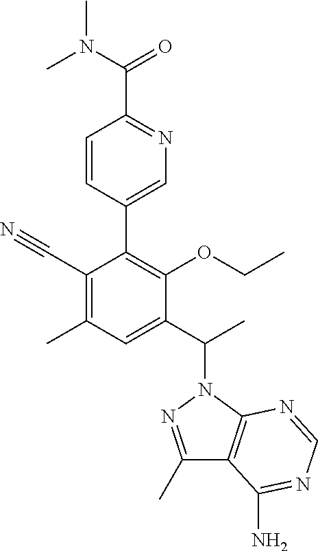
C1(C2=C(OCC)C(C(C)N3N=C(C)C4=C3N=CN=C4N)=CC(C)=C2C#N)=CN=C(C(N(C)C)=O)C=C1
